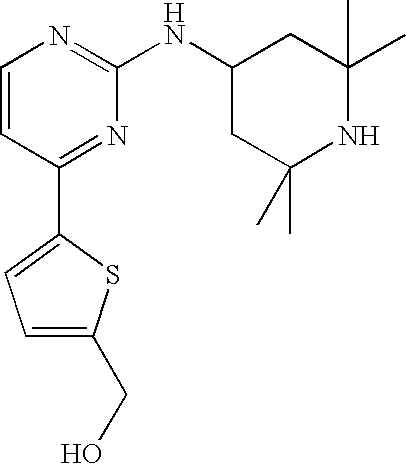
C1=CC(C2=CC=C(CO)S2)=NC(NC2CC(C)(C)NC(C)(C)C2)=N1
